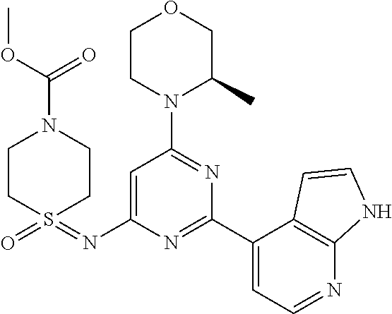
O1CCN(C2=NC(C3=CC=NC4=C3C=CN4)=NC(N=S3(=O)CCN(C(OC)=O)CC3)=C2)C(C)C1
